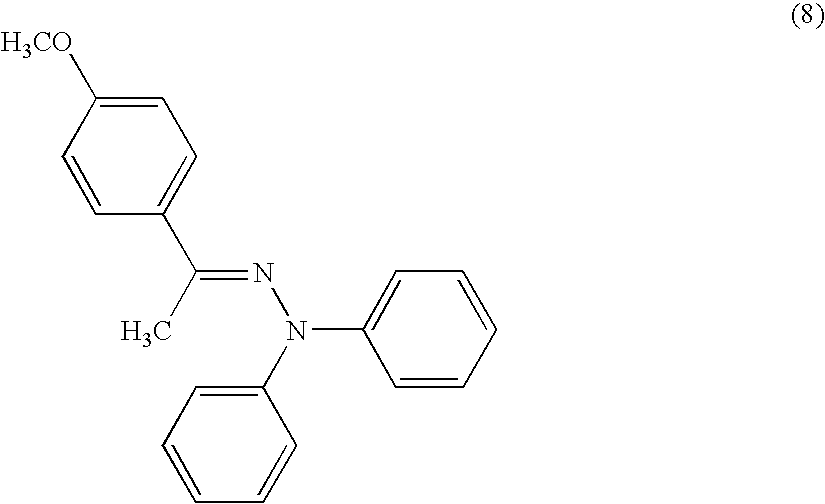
C1=CC([H3CO])=CC=C1C(C)=NN(C1=CC=CC=C1)C1=CC=CC=C1
